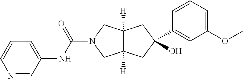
C1(C2(O)CC3([H])C([H])(CN(C(NC4=CC=CN=C4)=O)C3)C2)=CC(OC)=CC=C1
